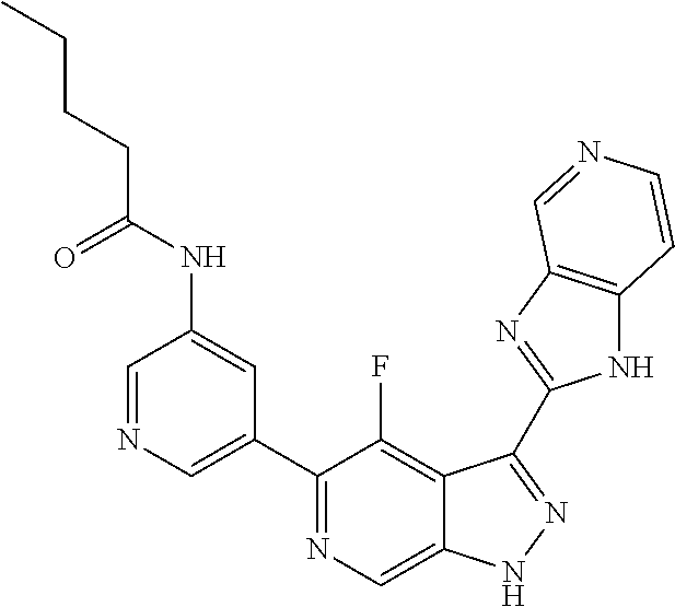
C1=NC=C(C2=NC=C3C(=C2F)C(C2=NC4=C(N2)C=CN=C4)=NN3)C=C1NC(CCCC)=O
